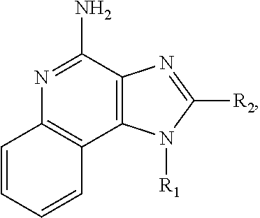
C1=CC=CC2=C1N=C(N)C1=C2N([R1])C([R2])=N1
